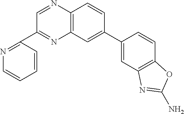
C12=C(C=CC(C3=CC4=C(C=C3)OC(N)=N4)=C1)N=CC(C1=NC=CC=C1)=N2
